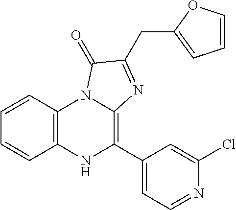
C12=C(NC(C3=CC=NC(Cl)=C3)=C3N1C(=O)C(CC1=CC=CO1)=N3)C=CC=C2
